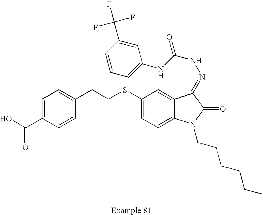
C1=C(C(O)=O)C=CC(CCSC2=CC=C3C(=C2)C(=NNC(NC2=CC=CC(C(F)(F)F)=C2)=O)C(=O)N3CCCCCC)=C1
